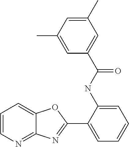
C1(NC(=O)C2=CC(C)=CC(C)=C2)=CC=CC=C1C1=NC2=NC=CC=C2O1
